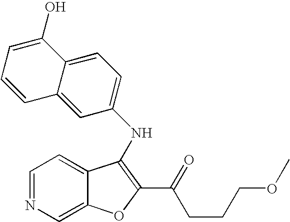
C1=C(O)C2=CC=C(NC3=C(C(=O)CCCOC)OC4=CN=CC=C43)C=C2C=C1
